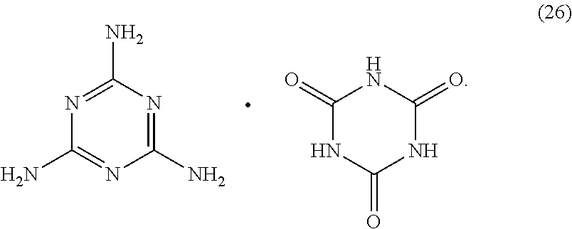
N1=C(N)N=C(N)N=C1N.C1(=O)NC(=O)NC(=O)N1
